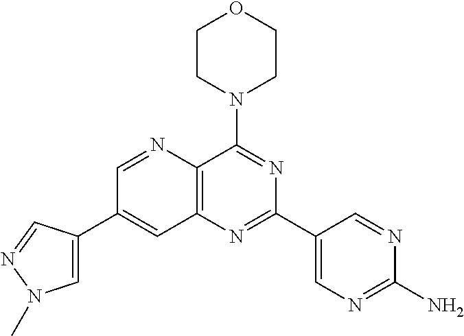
C1(C2=CN(C)N=C2)=CC2=C(N=C1)C(N1CCOCC1)=NC(C1=CN=C(N)N=C1)=N2
